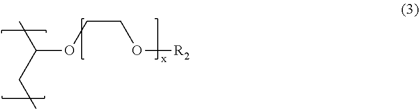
C(C)C(C)OCCO[R2]
